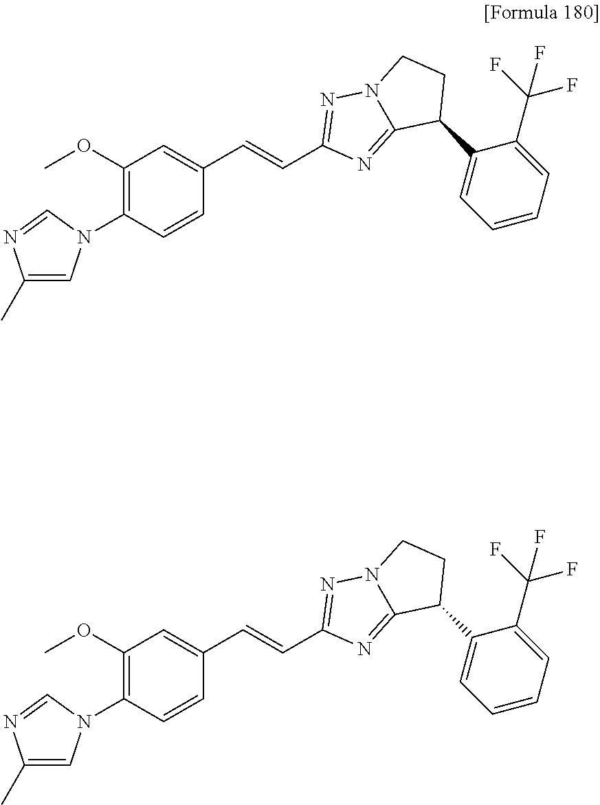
C1(OC)=C(N2C=C(C)N=C2)C=CC(C=CC2=NN3C(=N2)C(C2=CC=CC=C2C(F)(F)F)CC3)=C1.C1(OC)=C(N2C=C(C)N=C2)C=CC(C=CC2=NN3C(=N2)C(C2=CC=CC=C2C(F)(F)F)CC3)=C1
